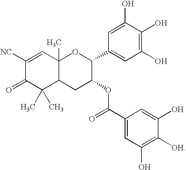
C1([NC])=CC2(C)C(C(C)(C)C1=O)CC(OC(C1=CC(O)=C([OH])C(O)=C1)=O)C(C1=CC(O)=C(O)C(O)=C1)O2
